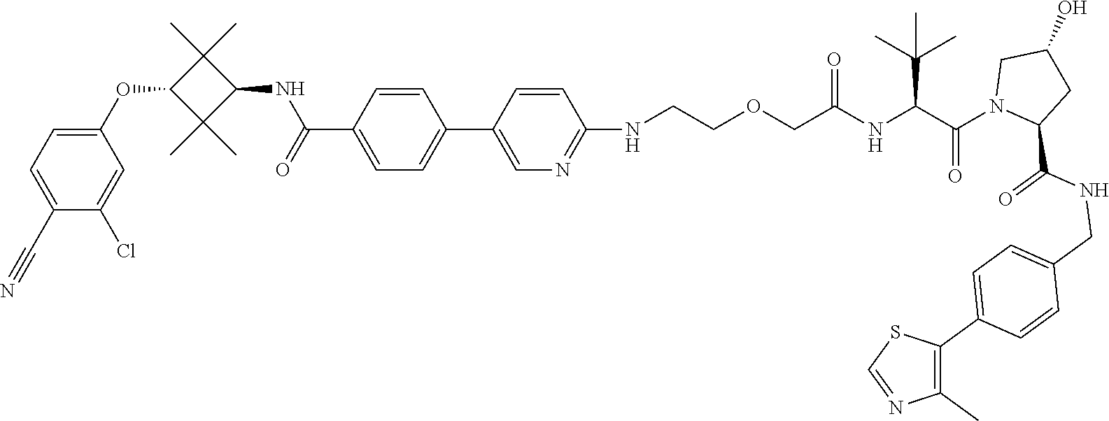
C1(C2=CN=C(NCCOCC(NC(C(N3CC(O)CC3C(NCC3=CC=C(C4=C(C)N=CS4)C=C3)=O)=O)C(C)(C)C)=O)C=C2)=CC=C(C(NC2C(C)(C)C(OC3=CC=C(C#N)C(Cl)=C3)C2(C)C)=O)C=C1
